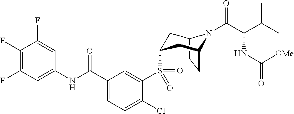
C1(F)=C(F)C=C(NC(C2=CC=C(Cl)C(S(=O)(=O)C3CC4N(C(=O)C(C(C)C)NC(=O)[OMe])C(CC4)C3)=C2)=O)C=C1F
